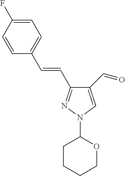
C1(C=O)=CN(C2CCCCO2)N=C1C=CC1=CC=C(F)C=C1
